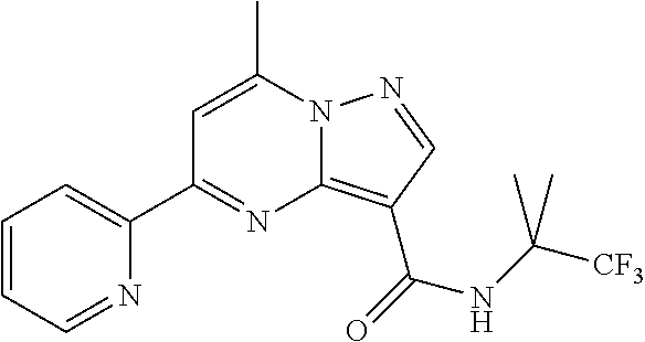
C1=C(C)N2C(=C(C(=O)NC([CF3])(C)C)C=N2)N=C1C1=CC=CC=N1
